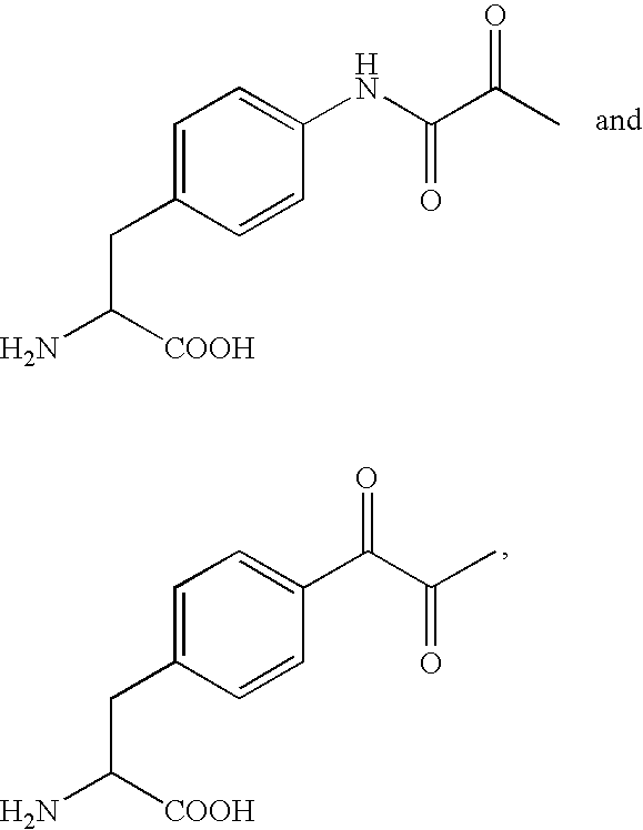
C1=C(CC(N)[COOH])C=CC(NC(C(C)=O)=O)=C1.C1=C(CC(N)[COOH])C=CC(C(C(=O)C)=O)=C1
